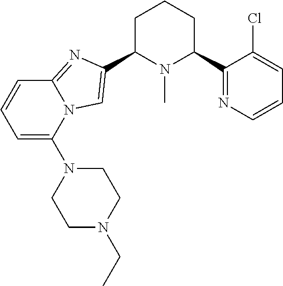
C1C(C2=CN3C(=N2)C=CC=C3N2CCN(CC)CC2)N(C)C(C2=NC=CC=C2Cl)CC1
